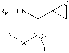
N(C(C1CO1)C([W][A])[R4])[RP]
